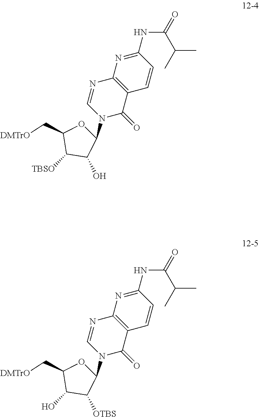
C1(NC(C(C)C)=O)=NC2=C(C=C1)C(=O)N(C1OC(C[DMTrO])C([TBSO])C1O)C=N2.C1(NC(C(C)C)=O)=NC2=C(C=C1)C(=O)N(C1OC(C[DMTrO])C(O)C1[OTBS])C=N2
